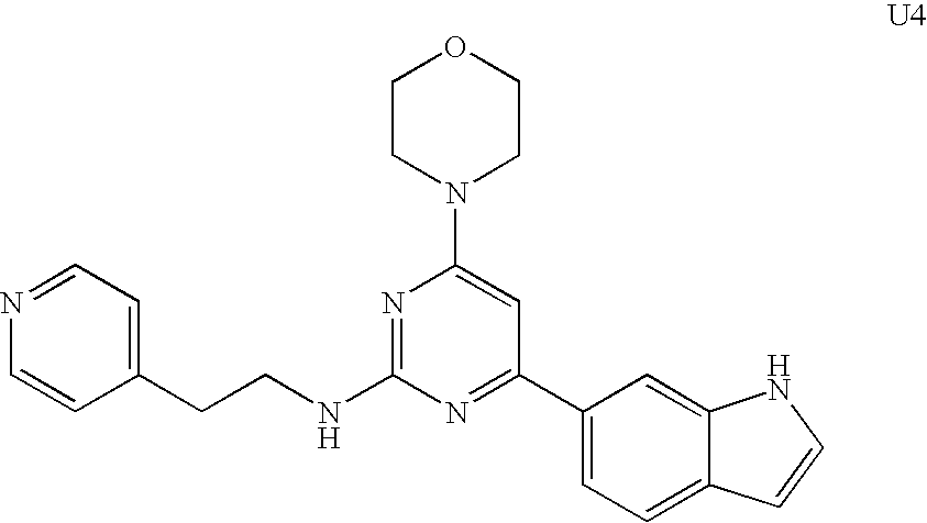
C1=CC(CCNC2=NC(N3CCOCC3)=CC(C3=CC=C4C(=C3)NC=C4)=N2)=CC=N1
